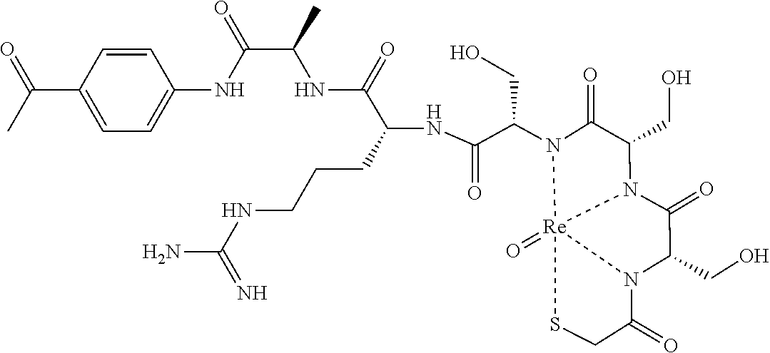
[Re]123(=O)SCC(=O)N1C(CO)C(=O)N2C(CO)C(=O)N3C(C(=O)NC(C(NC(C(NC1=CC=C(C(C)=O)C=C1)=O)C)=O)CCCNC(=N)N)CO
